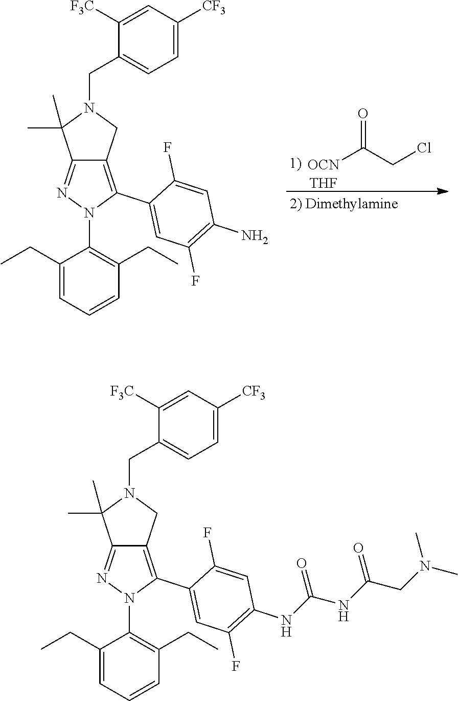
[OCN]C(CCl)=O.[THF].C1([F3C])=CC([CF3])=CC=C1CN1CC2=C(C3=CC(F)=C(N)C=C3F)N(C3=C(CC)C=CC=C3CC)N=C2C1(C)C.C1([F3C])=CC([CF3])=CC=C1CN1CC2=C(C3=CC(F)=C(NC(NC(CN(C)C)=O)=O)C=C3F)N(C3=C(CC)C=CC=C3CC)N=C2C1(C)C
